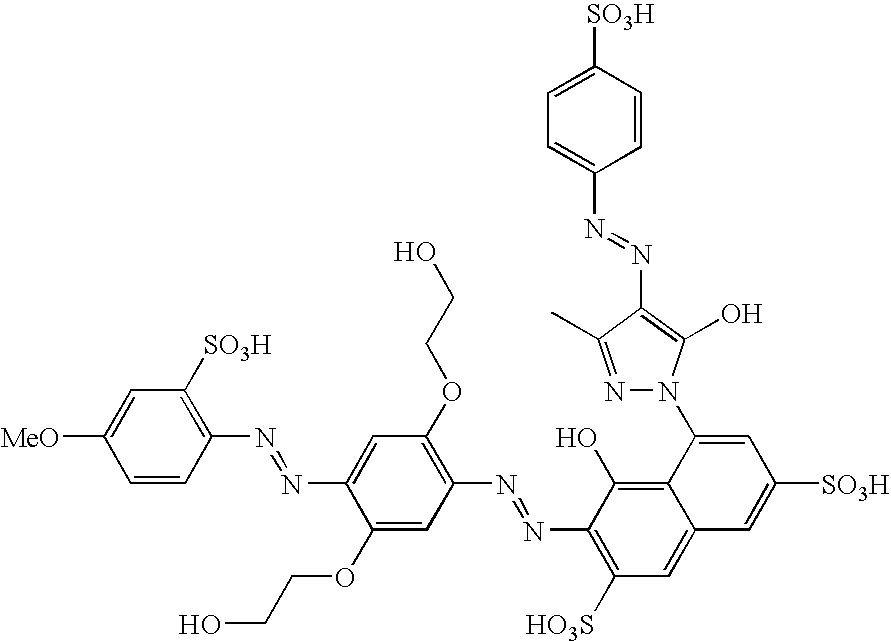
C1=C([MeO])C=CC(N=NC2=CC(OCCO)=C(N=NC3=C([HO3S])C=C4C(=C3O)C(N3N=C(C)C(N=NC5=CC=C([SO3H])C=C5)=C3O)=CC([SO3H])=C4)C=C2OCCO)=C1[SO3H]
